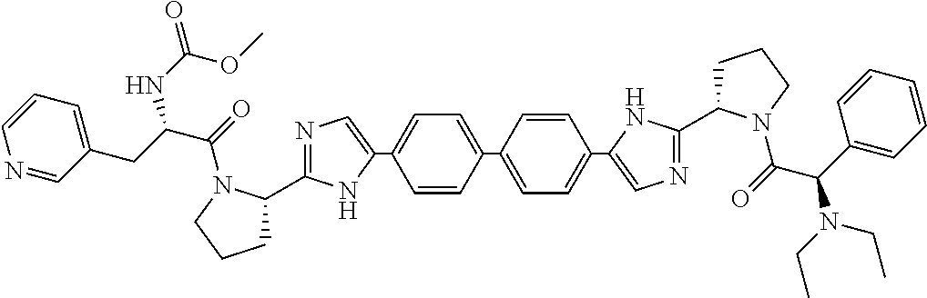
C1=CC(C2=CC=C(C3=CN=C(C4CCCN4C(=O)C(CC4=CC=CN=C4)NC(=O)OC)N3)C=C2)=CC=C1C1=CN=C(C2CCCN2C(=O)C(C2=CC=CC=C2)N(CC)CC)N1
